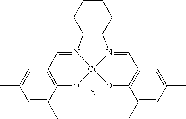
C12=C(C=C(C)C=C1C)C=N1[Co]3([X])(O2)N(=CC2=C(C(C)=CC(C)=C2)O3)C2C1CCCC2
